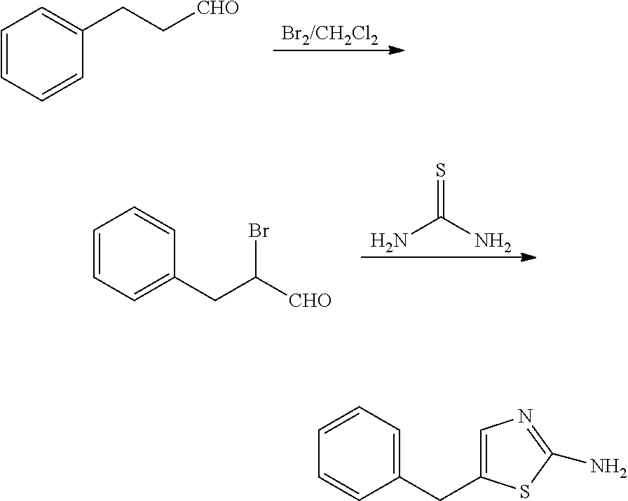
C1=CC=CC(CC[CHO])=C1.C1=CC=CC(CC(Br)[CHO])=C1.NC(N)=S.C1(CC2=CN=C(N)S2)=CC=CC=C1
